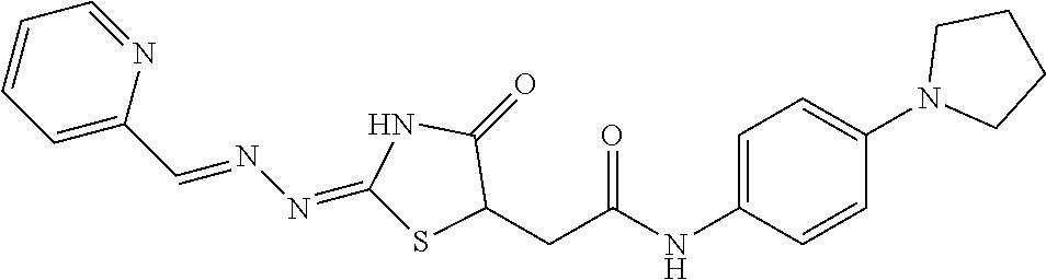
C1=CC=C(C=NN=C2SC(CC(NC3=CC=C(N4CCCC4)C=C3)=O)C(=O)N2)N=C1
